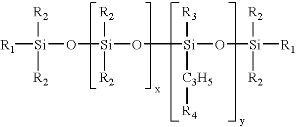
[R2][Si]([R2])([R1])O[Si]([R2])([R2])O[Si](O[Si]([R2])([R2])[R1])([C3H5][R4])[R3]
